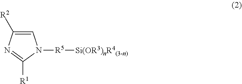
C1=C([R2])N=C([R1])N1[R5][Si(OR3)nR4(3-n)]
